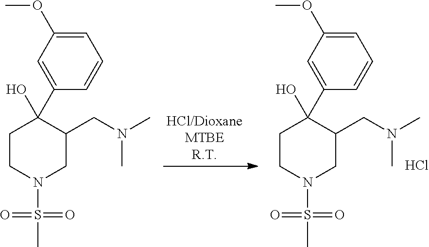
C1=C(OC)C=C(C2(O)CCN(S(=O)(=O)C)CC2CN(C)C)C=C1.Cl.C1=C(OC)C=C(C2(O)CCN(S(=O)(=O)C)CC2CN(C)C)C=C1
